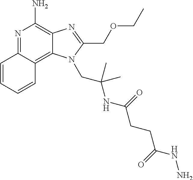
C12=C(N)N=C3C(=C1N(CC(NC(CCC(NN)=O)=O)(C)C)C(COCC)=N2)C=CC=C3
